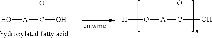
O[A]C(O)=O.[H]O[A]C(O)=O
